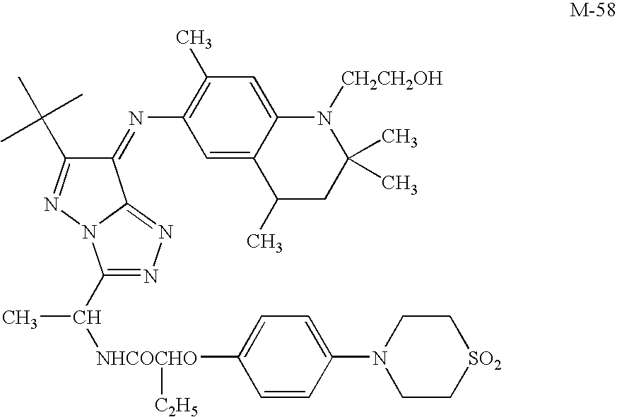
C1(=NC2=C(C)C=C3C(=C2)C(C)CC(C)(C)N3[CH2CH2OH])C(C(C)(C)C)=NN2C1=NN=C2C([NHCOCHO](C1=CC=C(N2CC[SO2]CC2)C=C1)[C2H5])C
